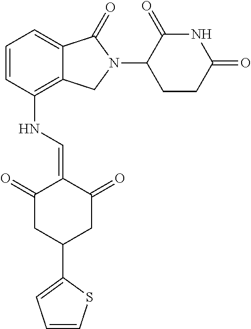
C1=CC(NC=C2C(=O)CC(C3=CC=CS3)CC2=O)=C2C(=C1)C(=O)N(C1CCC(=O)NC1=O)C2
